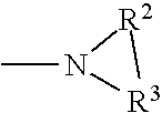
CN1[R3][R2]1
